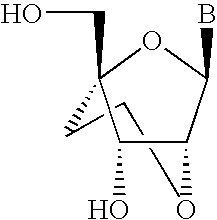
C1CC2(CO)C(O)C(C(B)O2)O1
